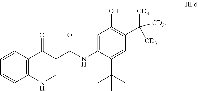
C1(NC(C2=CNC3=C(C=CC=C3)C2=O)=O)=CC(O)=C(C([CD3])([CD3])[CD3])C=C1C(C)(C)C
